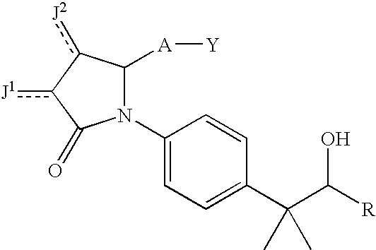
N1(C2=CC=C(C(C([R])O)(C)C)C=C2)C([A][Y])c([J2])-c([J1])C1=O
